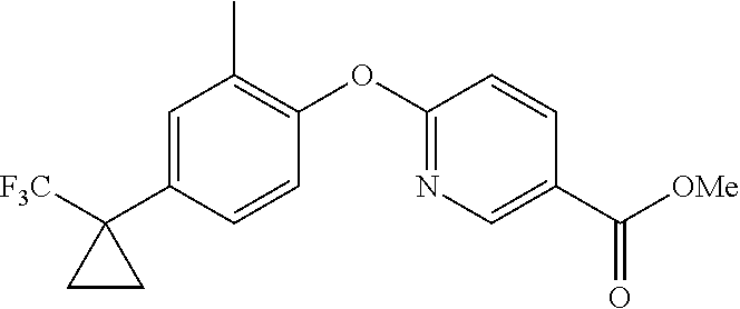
C1=C(C2([F3C])CC2)C=CC(OC2=NC=C(C([OMe])=O)C=C2)=C1C
